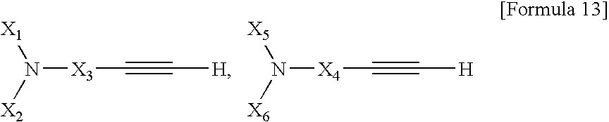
N([X1])([X2])[X3]C#C[H].N([X5])([X6])[X4]C#C[H]
